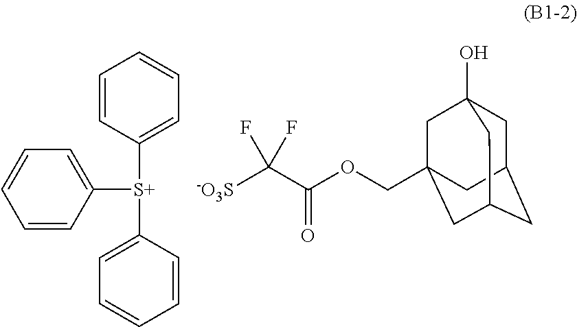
C1=CC([S+](C2=CC=CC=C2)C2=CC=CC=C2)=CC=C1.[-O3S]C(C(OCC12CC3(O)CC(CC(C1)C3)C2)=O)(F)F
